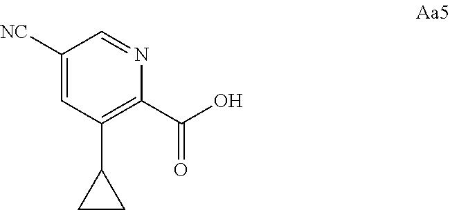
C1([NC])=CC(C2CC2)=C(C(O)=O)N=C1
